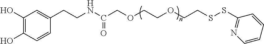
C1(O)=C(O)C=CC(CCNC(COCCOCCSSC2=NC=CC=C2)=O)=C1
